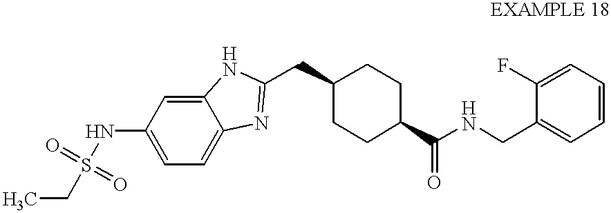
C1(NS(CC)(=O)=O)=CC=C2C(=C1)NC(CC1CCC(C(NCC3=CC=CC=C3F)=O)CC1)=N2
